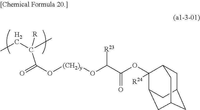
CCC(C)(C(O[(CH2)y]OC(C(OC1([R24])C2CC3CC(CC1C3)C2)=O)[R23])=O)[R]
